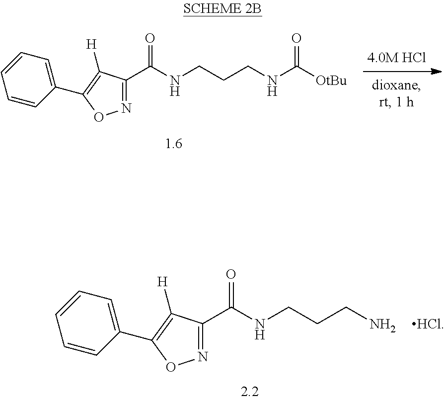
C1(C2=C([H])C(C(NCCCNC(=O)[OtBu])=O)=NO2)=CC=CC=C1.C1(C2=C([H])C(C(NCCCN)=O)=NO2)=CC=CC=C1
